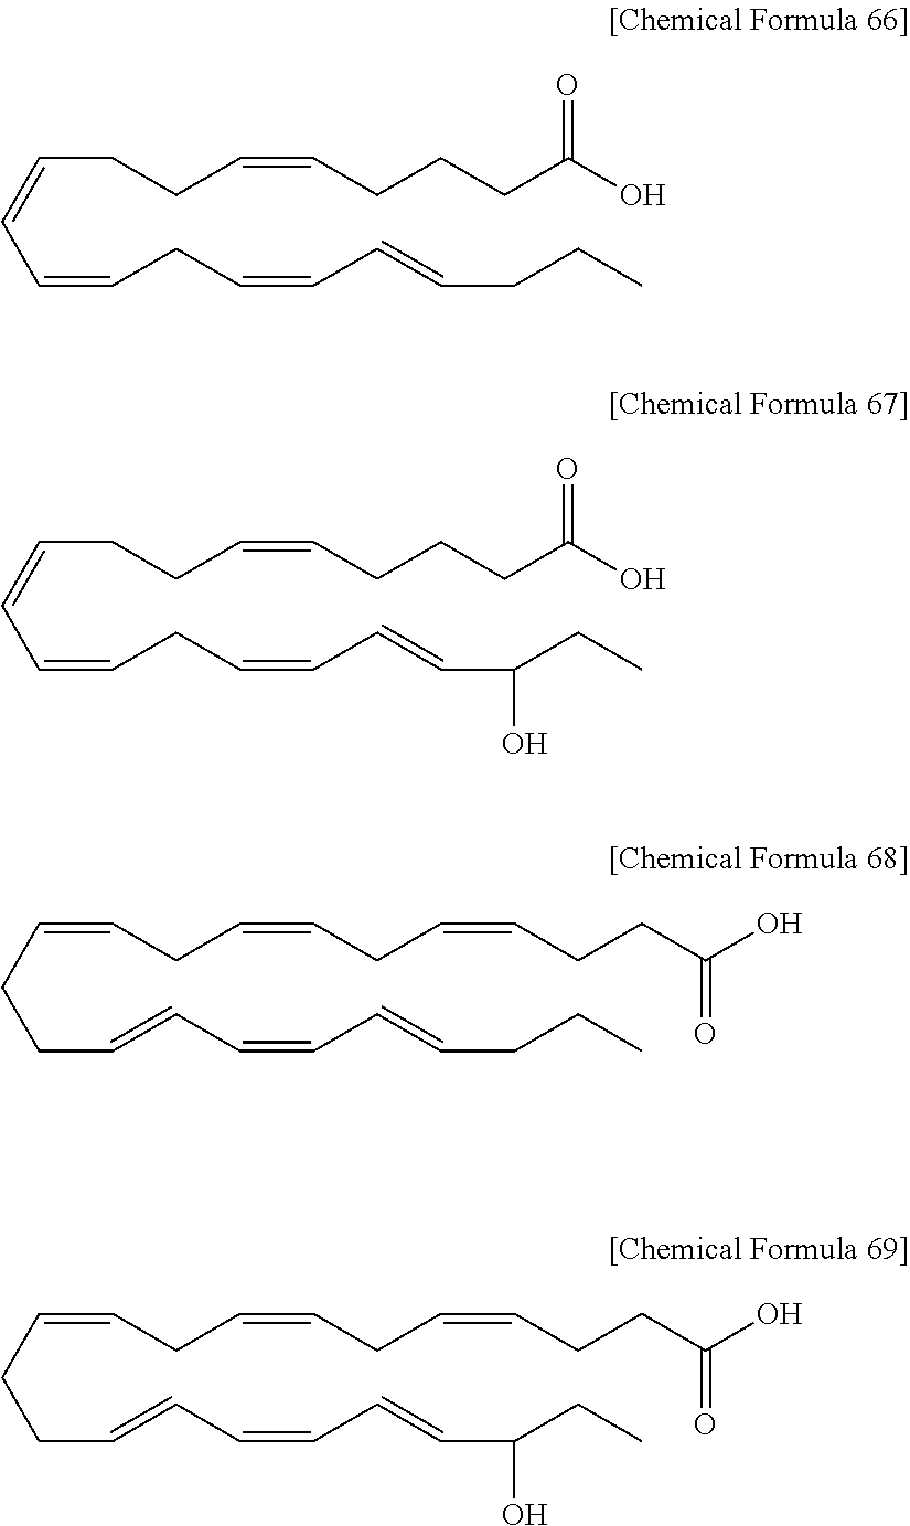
C(=CC=CCC=CC=CCCC)CCC=CCCCC(O)=O.C(=CC=CCC=CC=CC(CC)O)CCC=CCCCC(O)=O.C(CCC=CC=CC=CCCC)=CCC=CCC=CCCC(O)=O.C(CCC=CC=CC=CC(CC)O)=CCC=CCC=CCCC(O)=O
